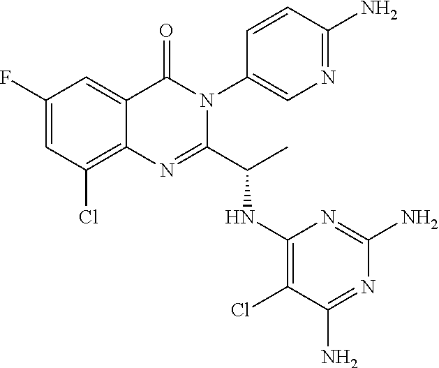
C1(F)=CC(Cl)=C2C(=C1)C(=O)N(C1=CN=C(N)C=C1)C(C(C)NC1=C(Cl)C(N)=NC(N)=N1)=N2
